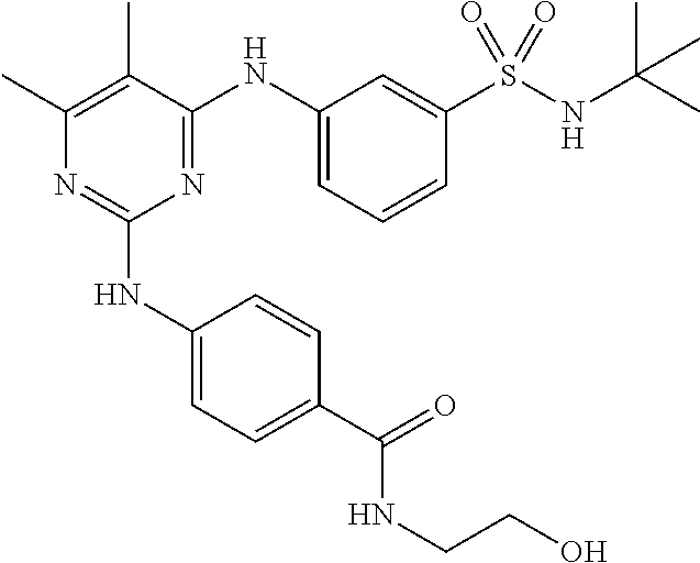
C1(NC2=CC=C(C(=O)NCCO)C=C2)=NC(C)=C(C)C(NC2=CC=CC(S(NC(C)(C)C)(=O)=O)=C2)=N1
